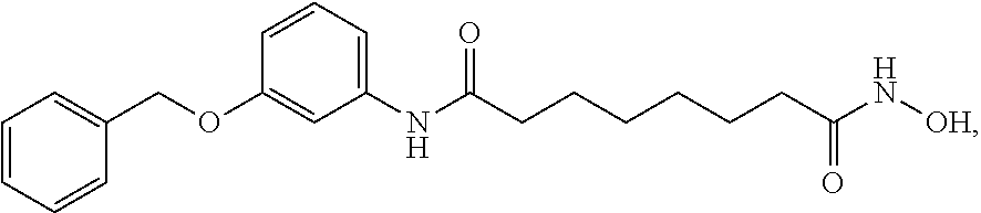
C1=CC=CC(COC2=CC(NC(CCCCCCC(N[OH])=O)=O)=CC=C2)=C1
